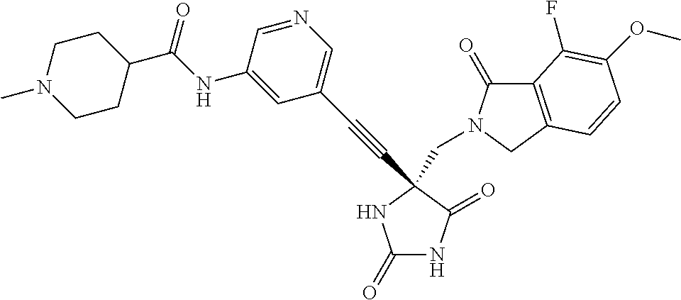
C(C1(C#CC2=CN=CC(NC(C3CCN(C)CC3)=O)=C2)C(=O)NC(=O)N1)N1C(=O)C2=C(C1)C=CC(OC)=C2F
